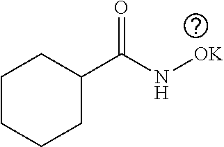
C1CCCC(C(N[OK])=O)C1
